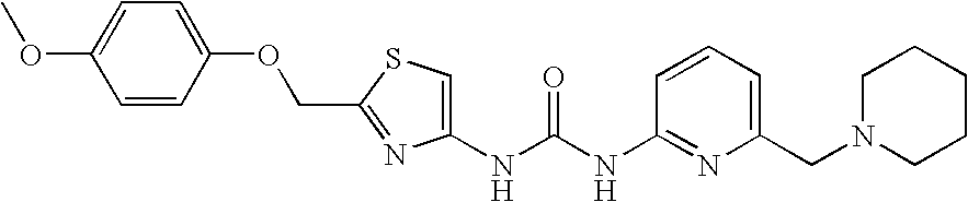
C(NC1=NC(CN2CCCCC2)=CC=C1)(=O)NC1=CSC(COC2=CC=C(OC)C=C2)=N1
